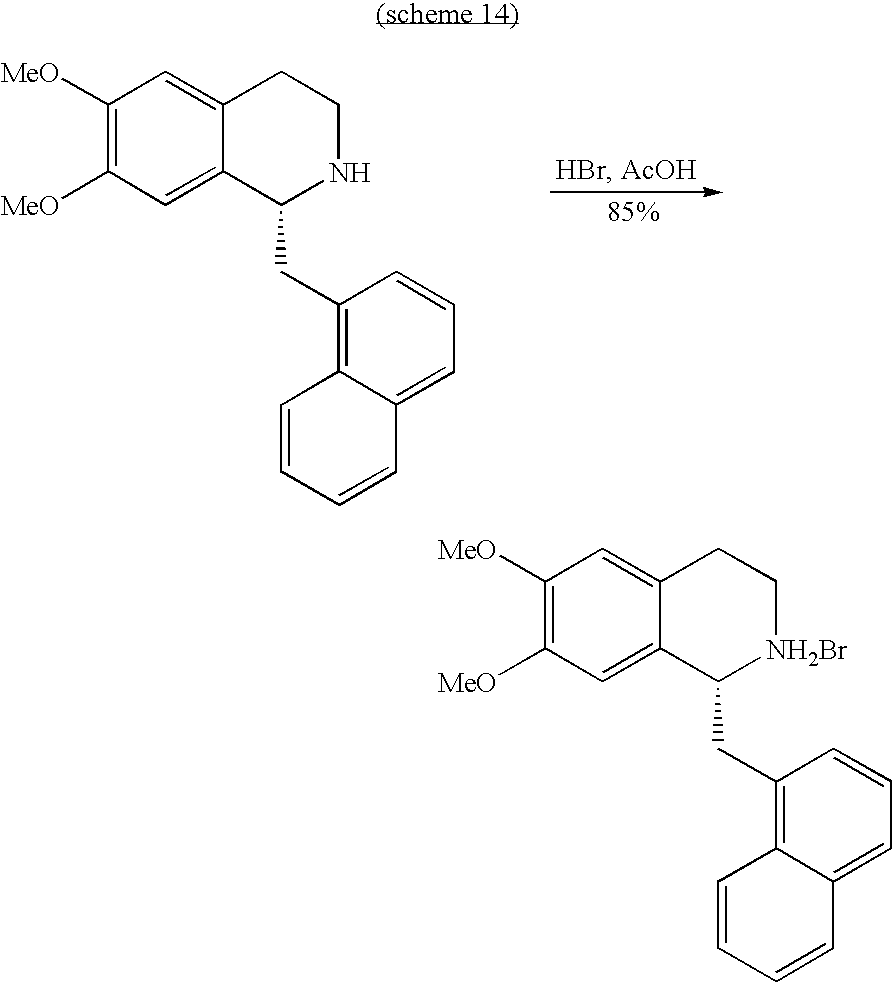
C1([MeO])=C([MeO])C=C2C(=C1)CCNC2CC1=C2C(=CC=C1)C=CC=C2.C1([MeO])=C([MeO])C=C2C(=C1)CC[NH2Br]C2CC1=C2C(=CC=C1)C=CC=C2
